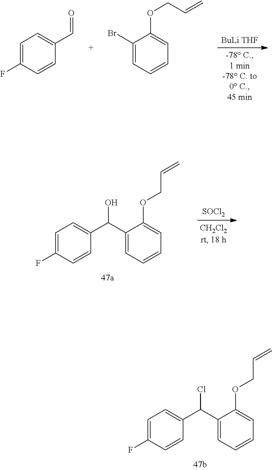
C1(F)=CC=C(C=O)C=C1.C(C=C)OC1=CC=CC=C1Br.C1(F)=CC=C(C(C2=CC=CC=C2OCC=C)O)C=C1.[SOCl2].C1(F)=CC=C(C(C2=CC=CC=C2OCC=C)Cl)C=C1
